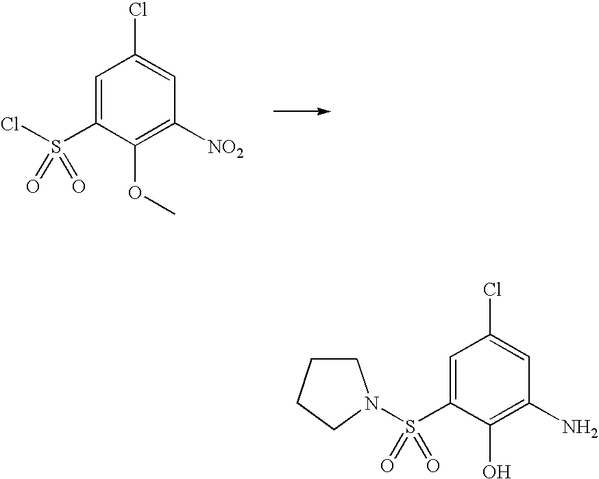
C1=C(S(Cl)(=O)=O)C(OC)=C([NO2])C=C1Cl.C1=C(S(N2CCCC2)(=O)=O)C(O)=C(N)C=C1Cl
